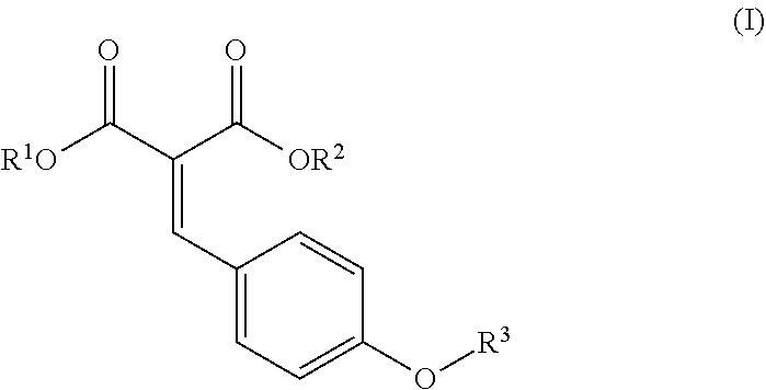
[R1O]C(C(C([OR2])=O)=CC1=CC=C(O[R3])C=C1)=O
